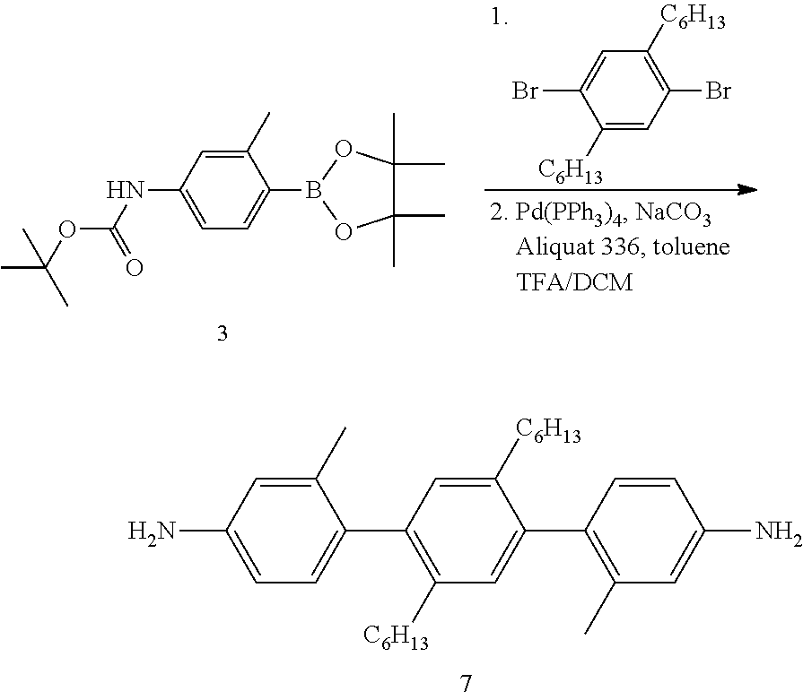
C1(Br)=CC([C6H13])=C(Br)C=C1[C6H13].C1(NC(=O)OC(C)(C)C)=CC=C(B2OC(C)(C)C(C)(C)O2)C(C)=C1.C1(N)=CC=C(C2=C([C6H13])C=C(C3=C(C)C=C(N)C=C3)C([C6H13])=C2)C(C)=C1
